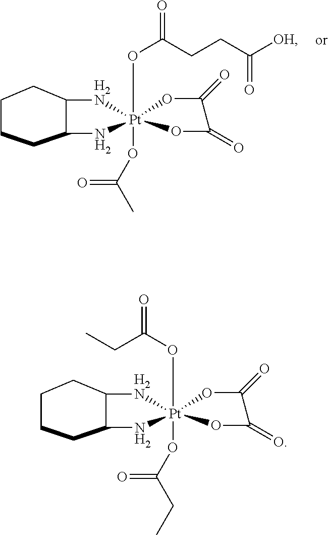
C1CCCC2C1N[Pt]1(OC(CCC([OH])=O)=O)(OC(C)=O)([H2N]2)OC(=O)C(=O)O1.C1CCCC2C1N[Pt]1(OC(CC)=O)(OC(CC)=O)([H2N]2)OC(=O)C(=O)O1
